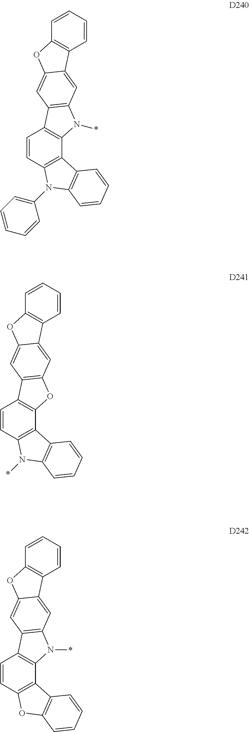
C1=CC2=C(C3=C1C1=C(N3*)C=C3C(=C1)OC1=C3C=CC=C1)C1=C(N2C2=CC=CC=C2)C=CC=C1.C1=CC2=C(C3=C1C1=C(N3*)C=C3C(=C1)OC1=C3C=CC=C1)C1=C(O2)C=CC=C1.C1=CC2=C(C3=C1C1=C(O3)C=C3C(=C1)OC1=C3C=CC=C1)C1=C(N2*)C=CC=C1
